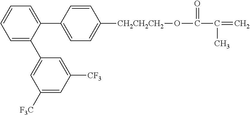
C1(C2=CC=C([CH2CH2CH2]OC(C(=C)C)=O)C=C2)=CC=CC=C1C1=CC([F3C])=CC([CF3])=C1
